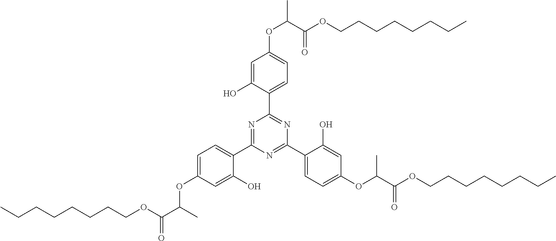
CCCCCCCCOC(C(C)OC1=CC=C(C2=NC(C3=CC=C(OC(C(OCCCCCCCC)=O)C)C=C3O)=NC(C3=CC=C(OC(C(OCCCCCCCC)=O)C)C=C3O)=N2)C(O)=C1)=O
